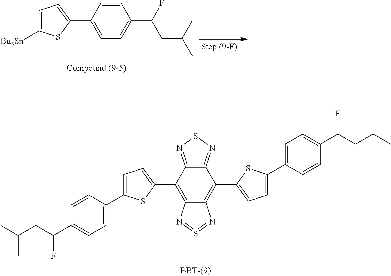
C12=NSN=C1C(C1=CC=C(C3=CC=C(C(CC(C)C)F)C=C3)S1)=C1C(=C2C2=CC=C(C3=CC=C(C(CC(C)C)F)C=C3)S2)N=S=N1.C1=CC(C2=CC=C([Bu3Sn])S2)=CC=C1C(F)CC(C)C
